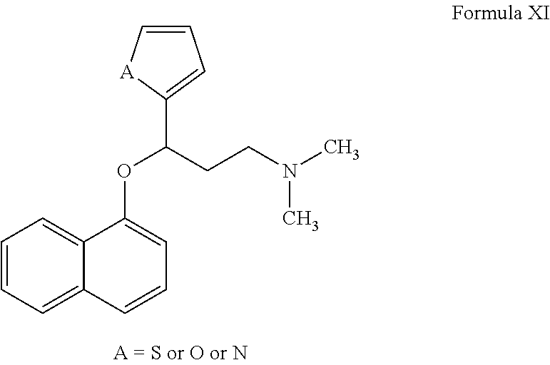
C1=C[A]C(C(CCN(C)C)OC2=CC=CC3=CC=CC=C23)=C1
